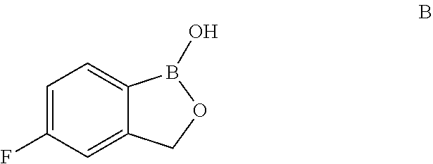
C1=C2C(=CC=C1F)B(O)OC2
